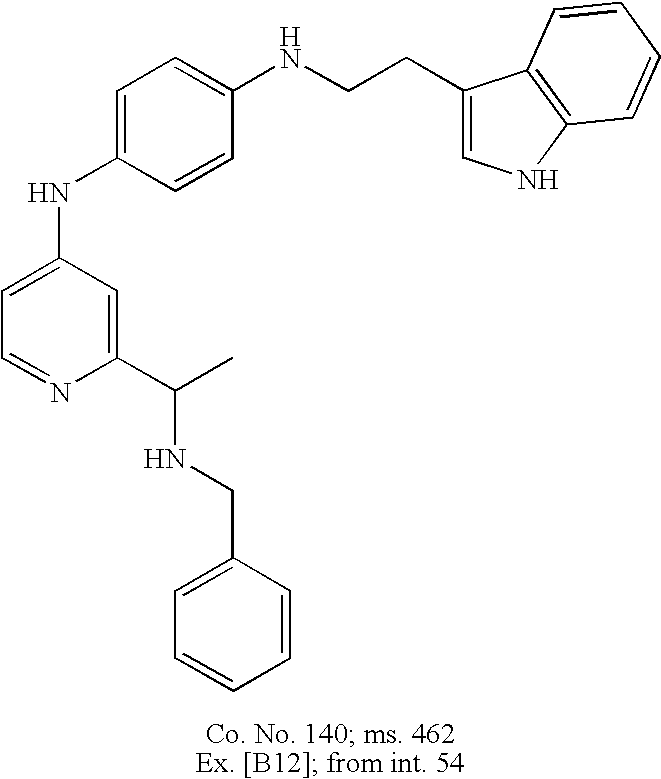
C1=C(NC2=CC=C(NCCC3=CNC4=C3C=CC=C4)C=C2)C=C(C(NCC2=CC=CC=C2)C)N=C1
